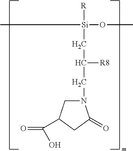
N1(CC(C[Si]([R])(OC)C)[R8])CC(C(=O)O)CC1=O
